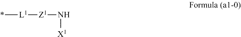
*[L1][Z1]N[X1]
